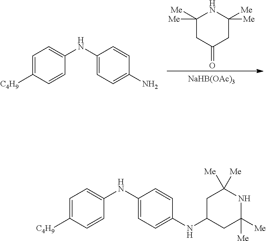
C1([Me])([Me])CC(=O)CC([Me])([Me])N1.[NaHB(OAc)3].C1=C([C4H9])C=CC(NC2=CC=C(N)C=C2)=C1.C1=C([C4H9])C=CC(NC2=CC=C(NC3CC([Me])([Me])NC([Me])([Me])C3)C=C2)=C1
